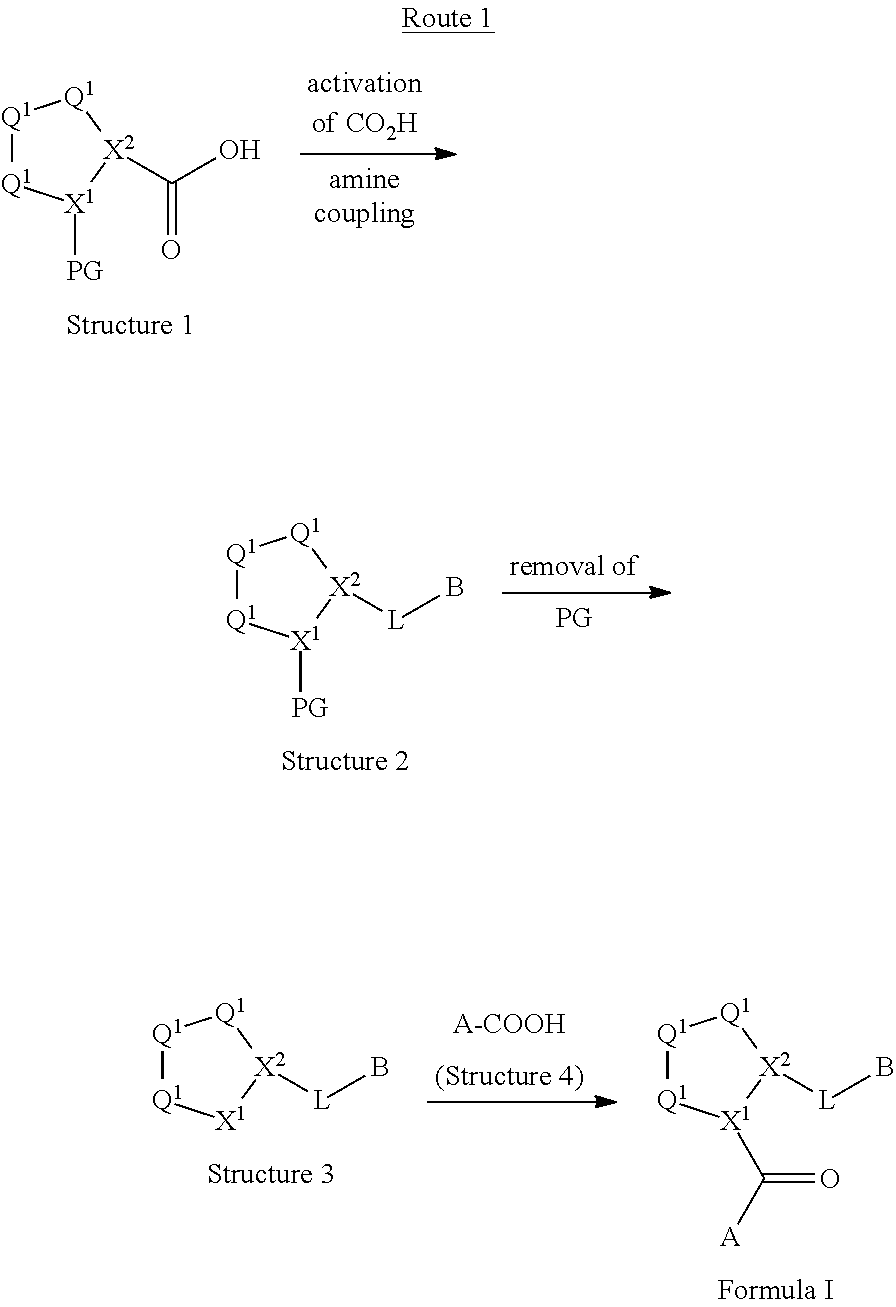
[Q1]1[Q1][X1]([PG])[X2](C(O)=O)[Q1]1.[Q1]1[Q1][X1]([PG])[X2]([L]B)[Q1]1.[Q1]1[Q1][X1][X2]([L]B)[Q1]1.[Q1]1[Q1][X1](C([A])=O)[X2]([L]B)[Q1]1
